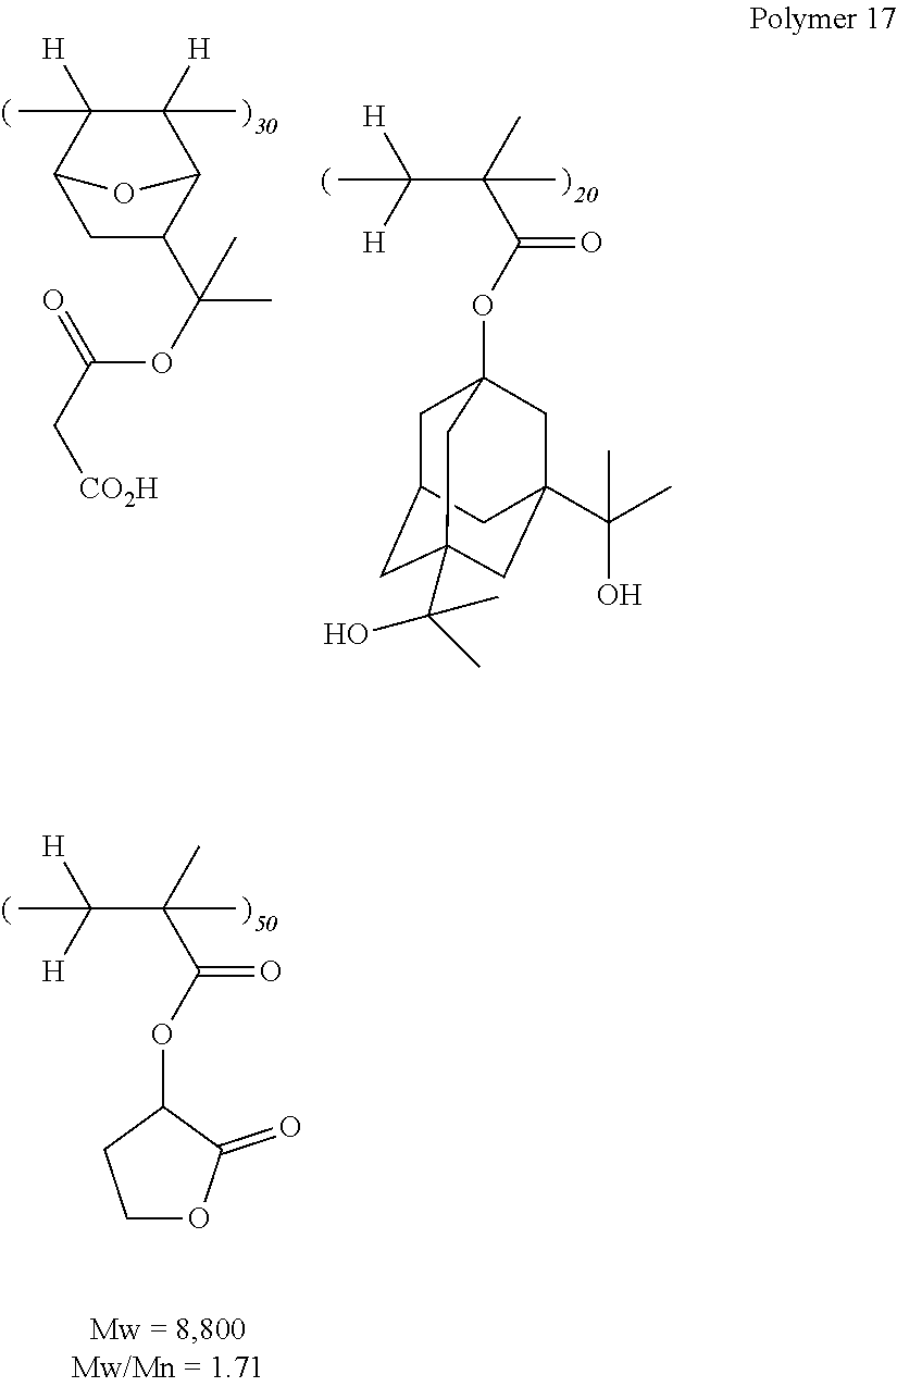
CC1([H])C2CC(C(C)(OC(C[CO2H])=O)C)C(C1([H])C)O2.CC([H])([H])C(C)(C(OC12CC3CC(C(C)(O)C)(CC(C(C)(C)O)(C1)C3)C2)=O)C.CC([H])([H])C(C)(C(OC1CCOC1=O)=O)C
